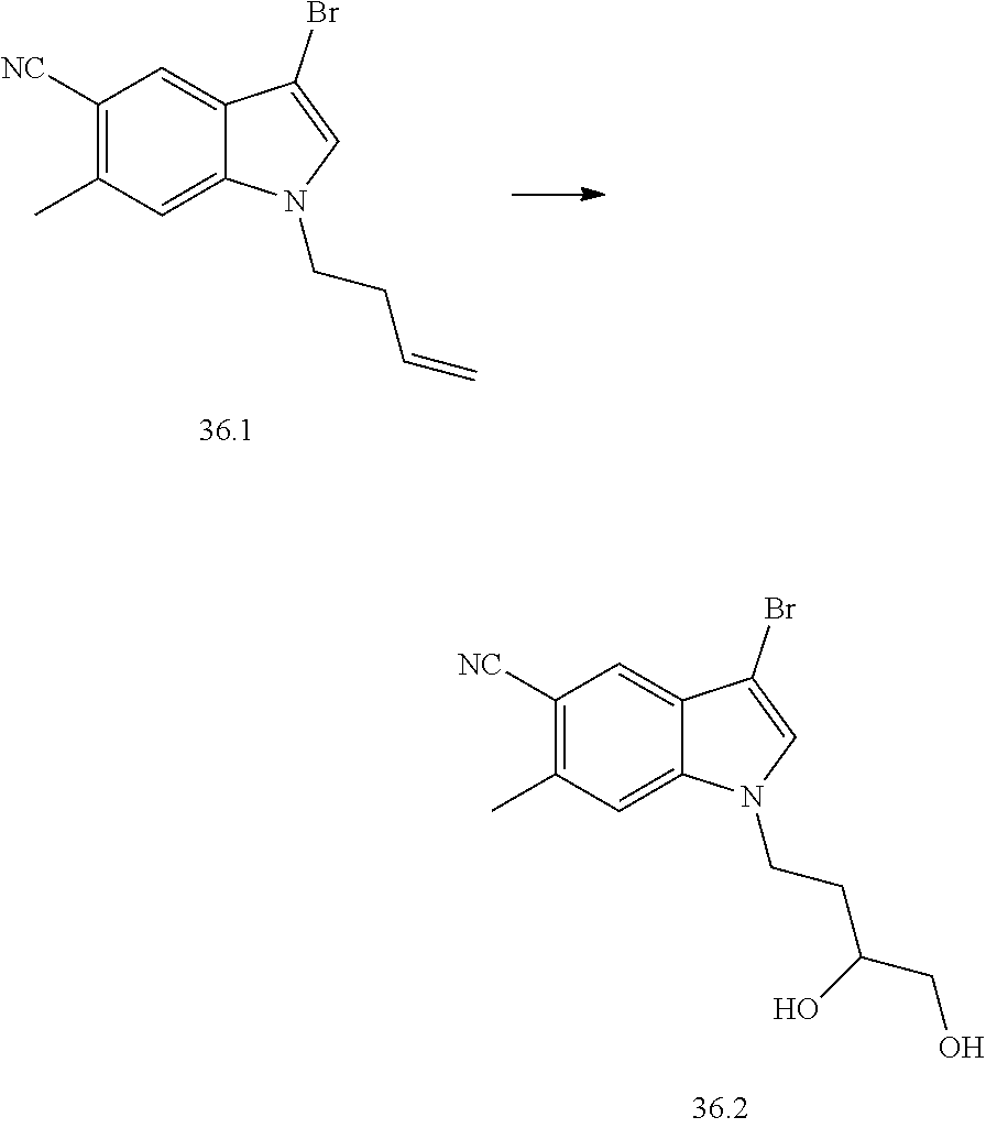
C1([NC])=C(C)C=C2C(=C1)C(Br)=CN2CCC(CO)O.C1([NC])=C(C)C=C2C(=C1)C(Br)=CN2CCC=C
